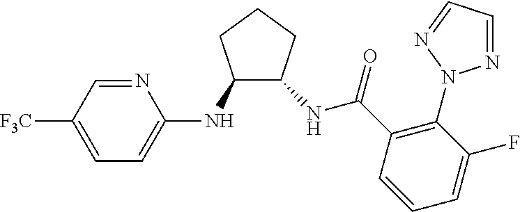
C1(NC2=CC=C([F3C])C=N2)C(NC(=O)C2=C(N3N=CC=N3)C(F)=CC=C2)CCC1
